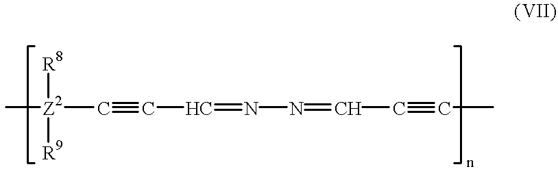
[Z2](C#CC=NN=CC#CC)([R8])([R9])C
